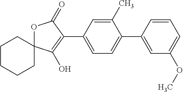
O1C2(C(O)=C(C3=CC=C(C4=CC(OC)=CC=C4)C(C)=C3)C1=O)CCCCC2
